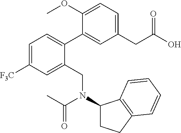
C1=C([F3C])C=C(CN(C2CCC3=C2C=CC=C3)C(C)=O)C(C2=CC(CC(=O)O)=CC=C2OC)=C1
